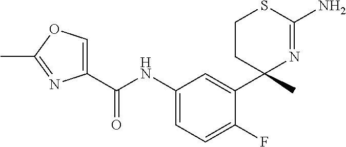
C1(C(NC2=CC=C(F)C(C3(C)N=C(N)SCC3)=C2)=O)=COC(C)=N1
